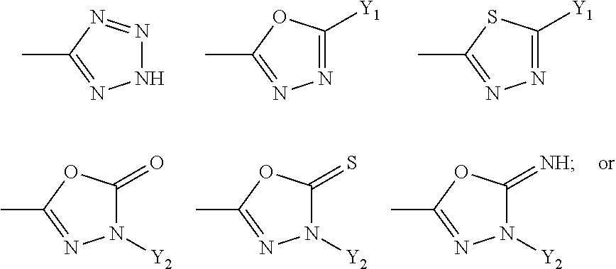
CC1=NNN=N1.CC1=NN=C([Y1])O1.CC1=NN=C([Y1])S1.CC1=NN([Y2])C(=O)O1.CC1=NN([Y2])C(=S)O1.CC1=NN([Y2])C(=[NH])O1
